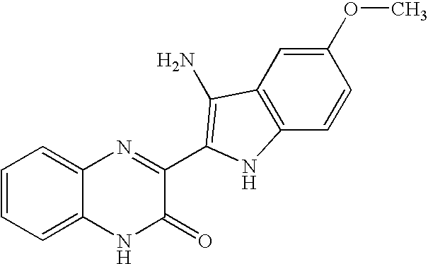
C1=C2C(=CC=C1)N=C(C1=C(N)C3=C(C=CC(OC)=C3)N1)C(=O)N2
